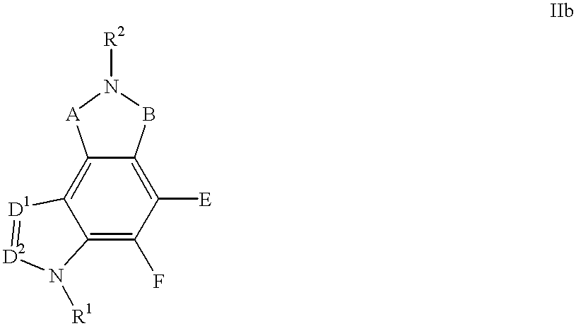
C12=C3C(=C(F)C([E])=C1BN([R2])[A]2)N([R1])[D2]=[D1]3
